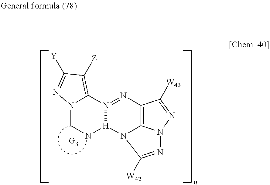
N12CN[H]3N(=NC4=C5N3C([W42])=NN5N=C4[W43])C1=C([Z])C([Y])=N2
